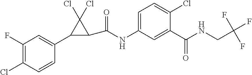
C1(F)=C(Cl)C=CC(C2C(C(=O)NC3=CC=C(Cl)C(C(=O)NCC(F)(F)F)=C3)C2(Cl)Cl)=C1
